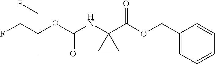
FCC(OC(NC1(C(OCC2=CC=CC=C2)=O)CC1)=O)(C)CF
